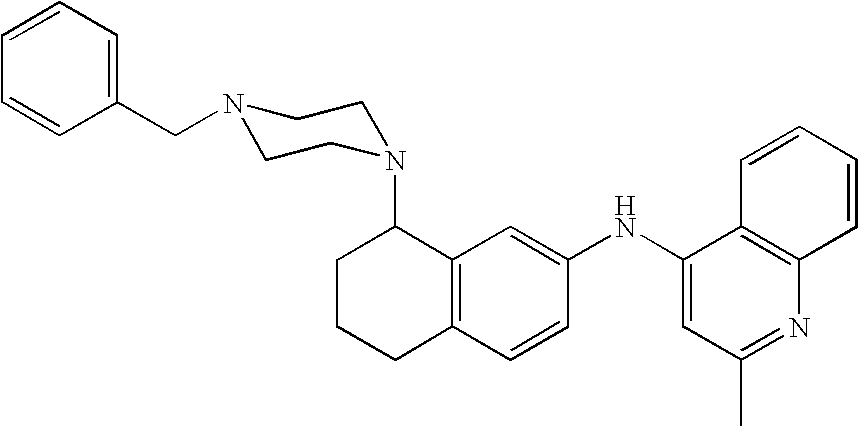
C12=C(C=CC(NC3=CC(C)=NC4=C3C=CC=C4)=C1)CCCC2N1CCN(CC2=CC=CC=C2)CC1
